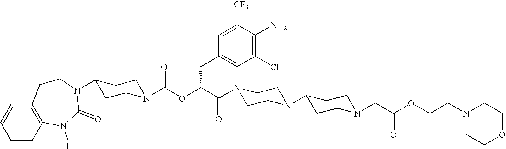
C1=CC2=C(C=C1)CCN(C1CCN(C(OC(C(N3CCN(C4CCN(CC(OCCN5CCOCC5)=O)CC4)CC3)=O)CC3=CC(Cl)=C(N)C([CF3])=C3)=O)CC1)C(=O)N2[H]
